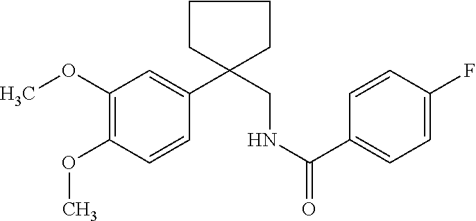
C1(OC)=C(OC)C=CC(C2(CNC(=O)C3=CC=C(F)C=C3)CCCC2)=C1
